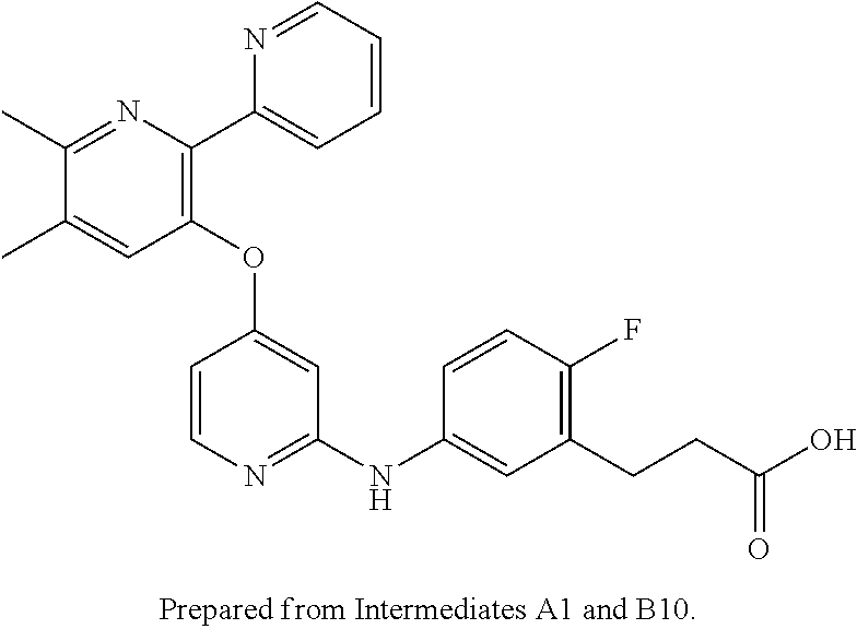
C1(OC2=CC(NC3=CC(CCC(O)=O)=C(F)C=C3)=NC=C2)=C(C2=CC=CC=N2)N=C(C)C(C)=C1
